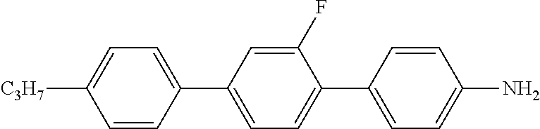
C1=C(C2=CC=C([C3H7])C=C2)C=C(F)C(C2=CC=C(N)C=C2)=C1
